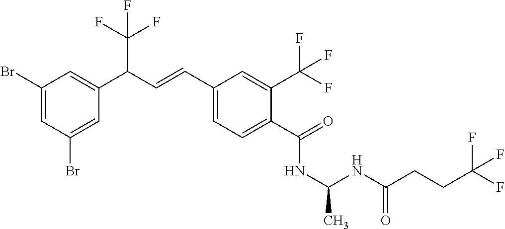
C1(Br)=CC(Br)=CC(C(C=CC2=CC=C(C(=O)NC(NC(=O)CCC(F)(F)F)C)C(C(F)(F)F)=C2)C(F)(F)F)=C1
